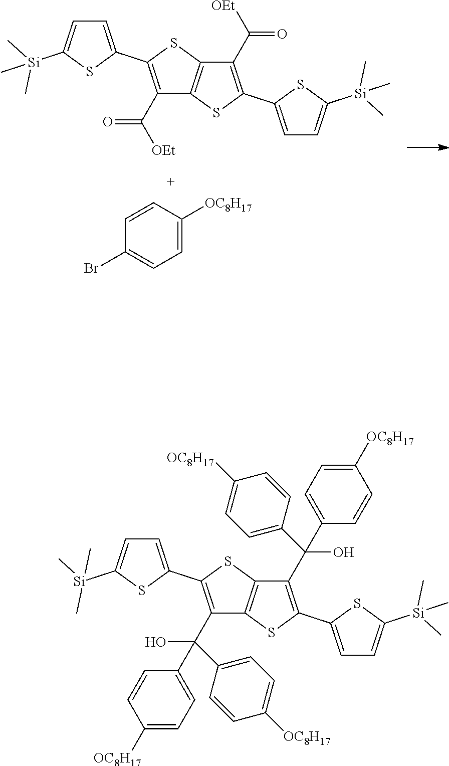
C1(C(=O)[OEt])=C(C2=CC=C([Si](C)(C)C)S2)SC2=C1SC(C1=CC=C([Si](C)(C)C)S1)=C2C(=O)[OEt].C1=CC([OC8H17])=CC=C1Br.C1(C(O)(C2=CC=C([OC8H17])C=C2)C2=CC=C([OC8H17])C=C2)=C(C2=CC=C([Si](C)(C)C)S2)SC2=C1SC(C1=CC=C([Si](C)(C)C)S1)=C2C(O)(C1=CC=C([OC8H17])C=C1)C1=CC=C([OC8H17])C=C1
